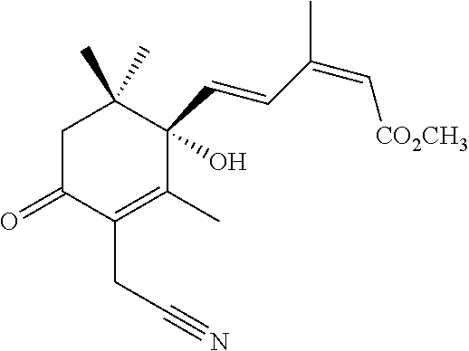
C1C(=O)C(CC#N)=C(C)C(C=CC(=C[CO2CH3])C)(O)C1(C)C
